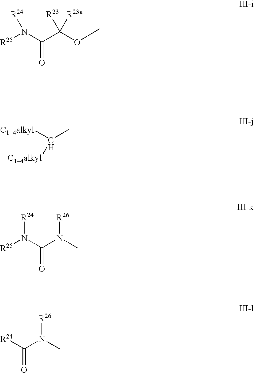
C(C(OC)([R23a])[R23])(N([R25])[R24])=O.[C14alkyl]C(C)[C14alkyl].C(N([R26])C)(N([R25])[R24])=O.C(N([R26])C)([R24])=O
